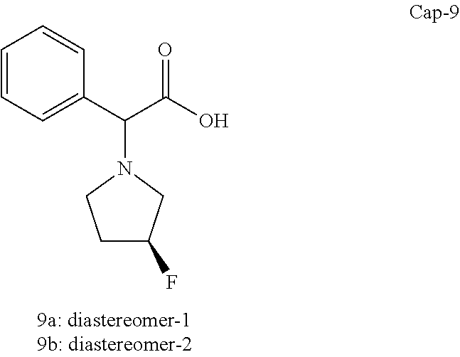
C1=CC=C(C(C(=O)O)N2CCC(F)C2)C=C1
